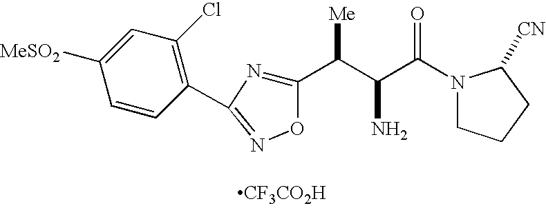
N1(C(C(C(C2=NC(C3=C(Cl)C=C([MeSO2])C=C3)=NO2)[Me])N)=O)CCCC1[CN].[CF3CO2H]
